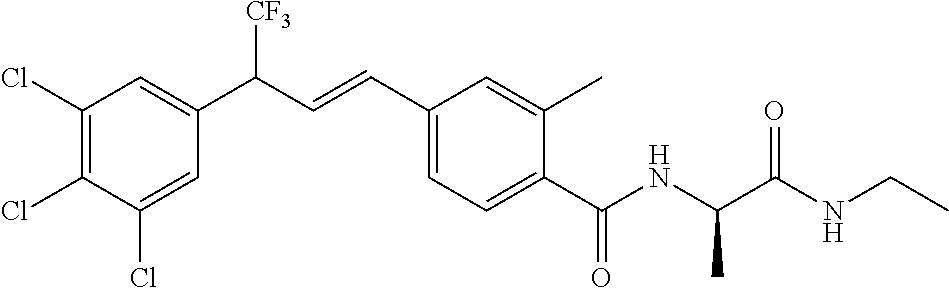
C1(Cl)=C(Cl)C=C(C(C=CC2=CC=C(C(NC(C(NCC)=O)C)=O)C(C)=C2)[CF3])C=C1Cl
